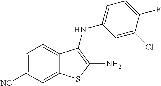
C1([NC])=CC=C2C(=C1)SC(N)=C2NC1=CC=C(F)C(Cl)=C1
